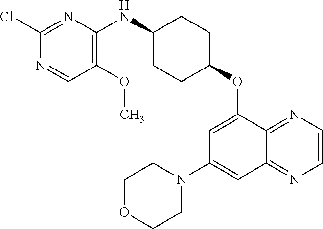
C1(Cl)=NC(NC2CCC(OC3=CC(N4CCOCC4)=CC4=NC=CN=C34)CC2)=C(OC)C=N1
